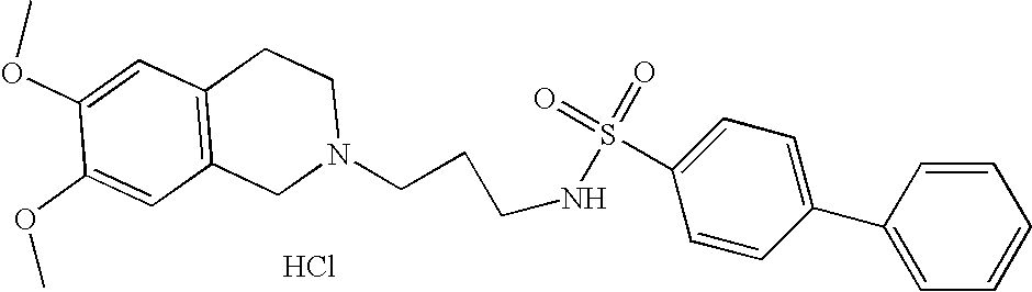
Cl.C1=C(C2=CC=C(S(=O)(=O)NCCCN3CC4=C(C=C(OC)C(OC)=C4)CC3)C=C2)C=CC=C1
